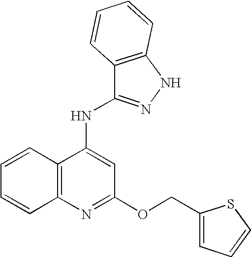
N(C1=CC(OCC2=CC=CS2)=NC2=C1C=CC=C2)C1=NNC2=C1C=CC=C2
